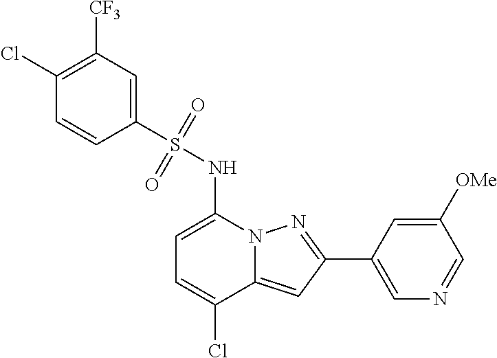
C1=C(NS(C2=CC([CF3])=C(Cl)C=C2)(=O)=O)N2C(=CC(C3=CN=CC([OMe])=C3)=N2)C(Cl)=C1
